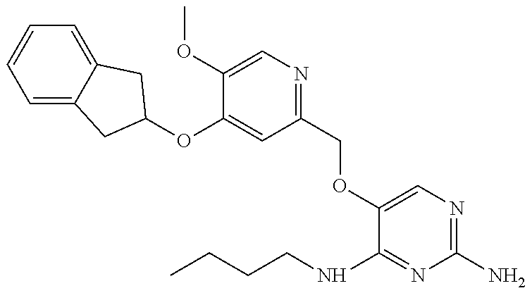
C1=C2C(=CC=C1)CC(OC1=CC(COC3=CN=C(N)N=C3NCCCC)=NC=C1OC)C2
